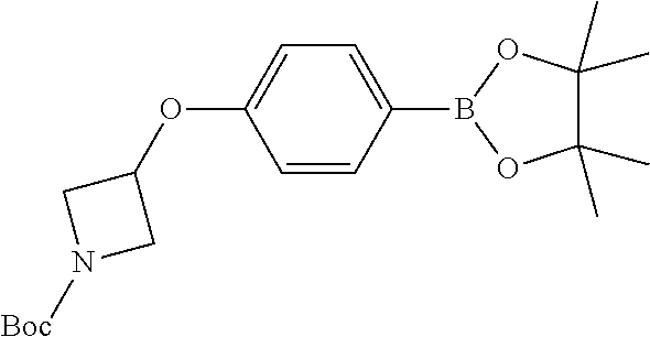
C1=CC(B2OC(C)(C)C(C)(C)O2)=CC=C1OC1CN([Boc])C1
